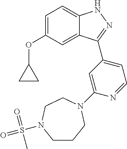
C1=C(OC2CC2)C=C2C(=C1)NN=C2C1=CC=NC(N2CCCN(S(=O)(=O)C)CC2)=C1
